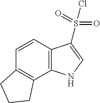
C12=C(C=CC3=C1CCC3)C(S(=O)(=O)Cl)=CN2
